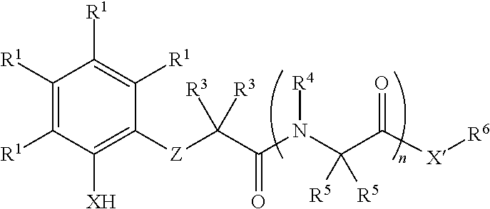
C1([R1])=C([R1])C([XH])=C([Z]C(C(N(C(C([X][R6])=O)([R5])[R5])[R4])=O)([R3])[R3])C([R1])=C1[R1]
